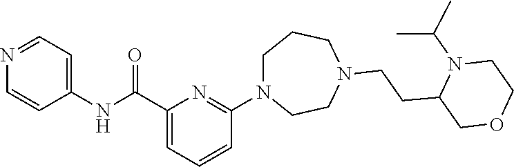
C1(NC(C2=CC=CC(N3CCCN(CCC4COCCN4C(C)C)CC3)=N2)=O)=CC=NC=C1
